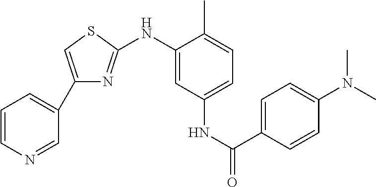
C1=CN=CC(C2=CSC(NC3=CC(NC(=O)C4=CC=C(N(C)C)C=C4)=CC=C3C)=N2)=C1
